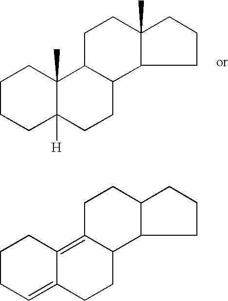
C1CCC2([H])C(C)(C1)C1C(CC2)C2C(C)(CC1)CCC2.C1CC=C2C(=C3C(CC2)C2C(CC3)CCC2)C1
